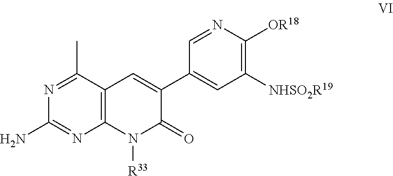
C12=C(N([R33])C(=O)C(C3=CC([NHSO2R19])=C([OR18])N=C3)=C1)N=C(N)N=C2C
